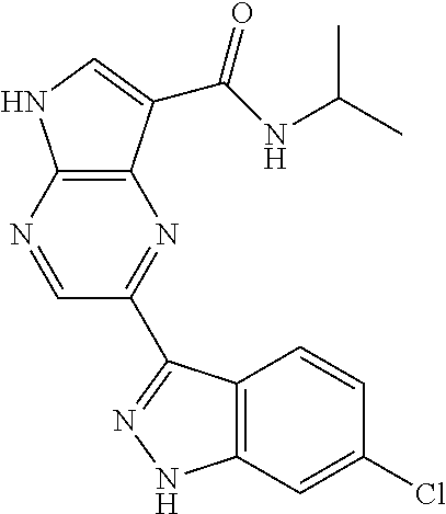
C12=C(C(C(NC(C)C)=O)=CN1)N=C(C1=NNC3=C1C=CC(Cl)=C3)C=N2
